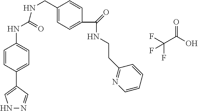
C1=CC(C2=CNN=C2)=CC=C1NC(=O)NCC1=CC=C(C(NCCC2=NC=CC=C2)=O)C=C1.FC(C(O)=O)(F)F
